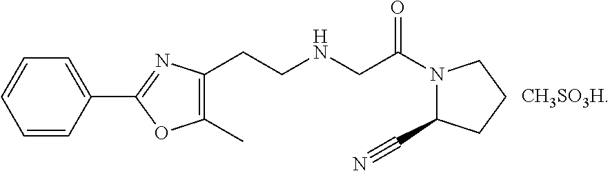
C1(C)=C(CCNCC(N2C(C#N)CCC2)=O)N=C(C2=CC=CC=C2)O1
